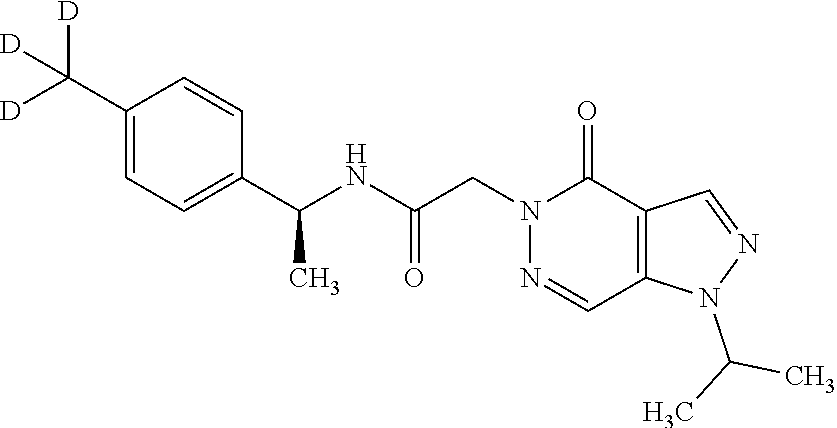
C1(C([D])([D])[D])=CC=C(C(NC(CN2N=CC3=C(C2=O)C=NN3C(C)C)=O)C)C=C1
